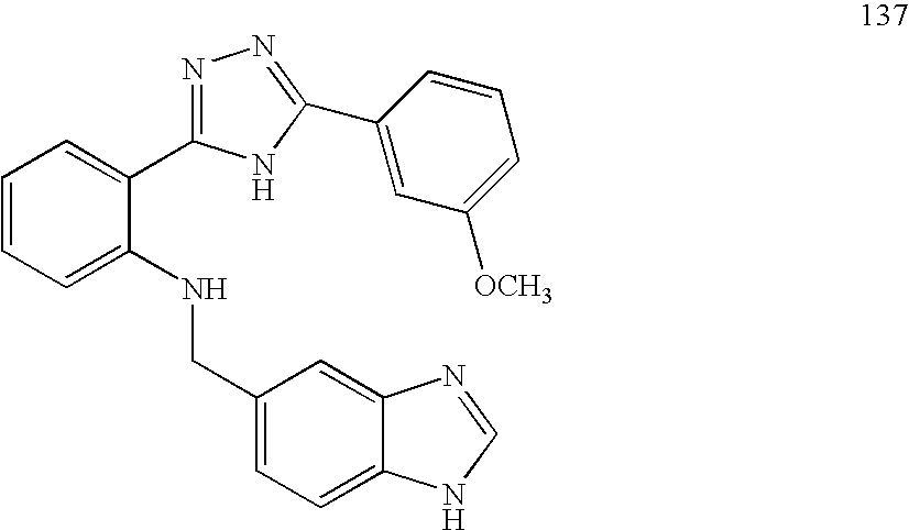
C1=CC=C(NCC2=CC=C3C(=C2)N=CN3)C(C2=NN=C(C3=CC([OCH3])=CC=C3)N2)=C1
